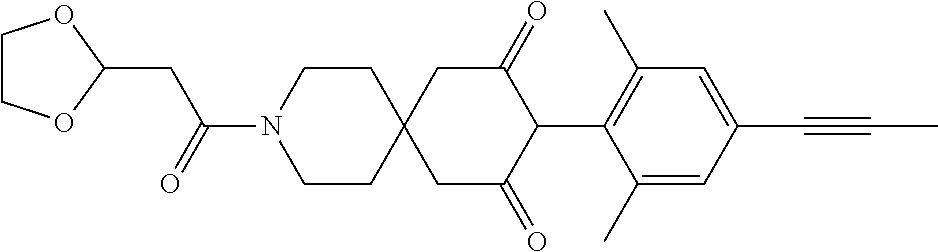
C1CN(C(=O)CC2OCCO2)CCC12CC(=O)C(C1=C(C)C=C(C#CC)C=C1C)C(=O)C2
